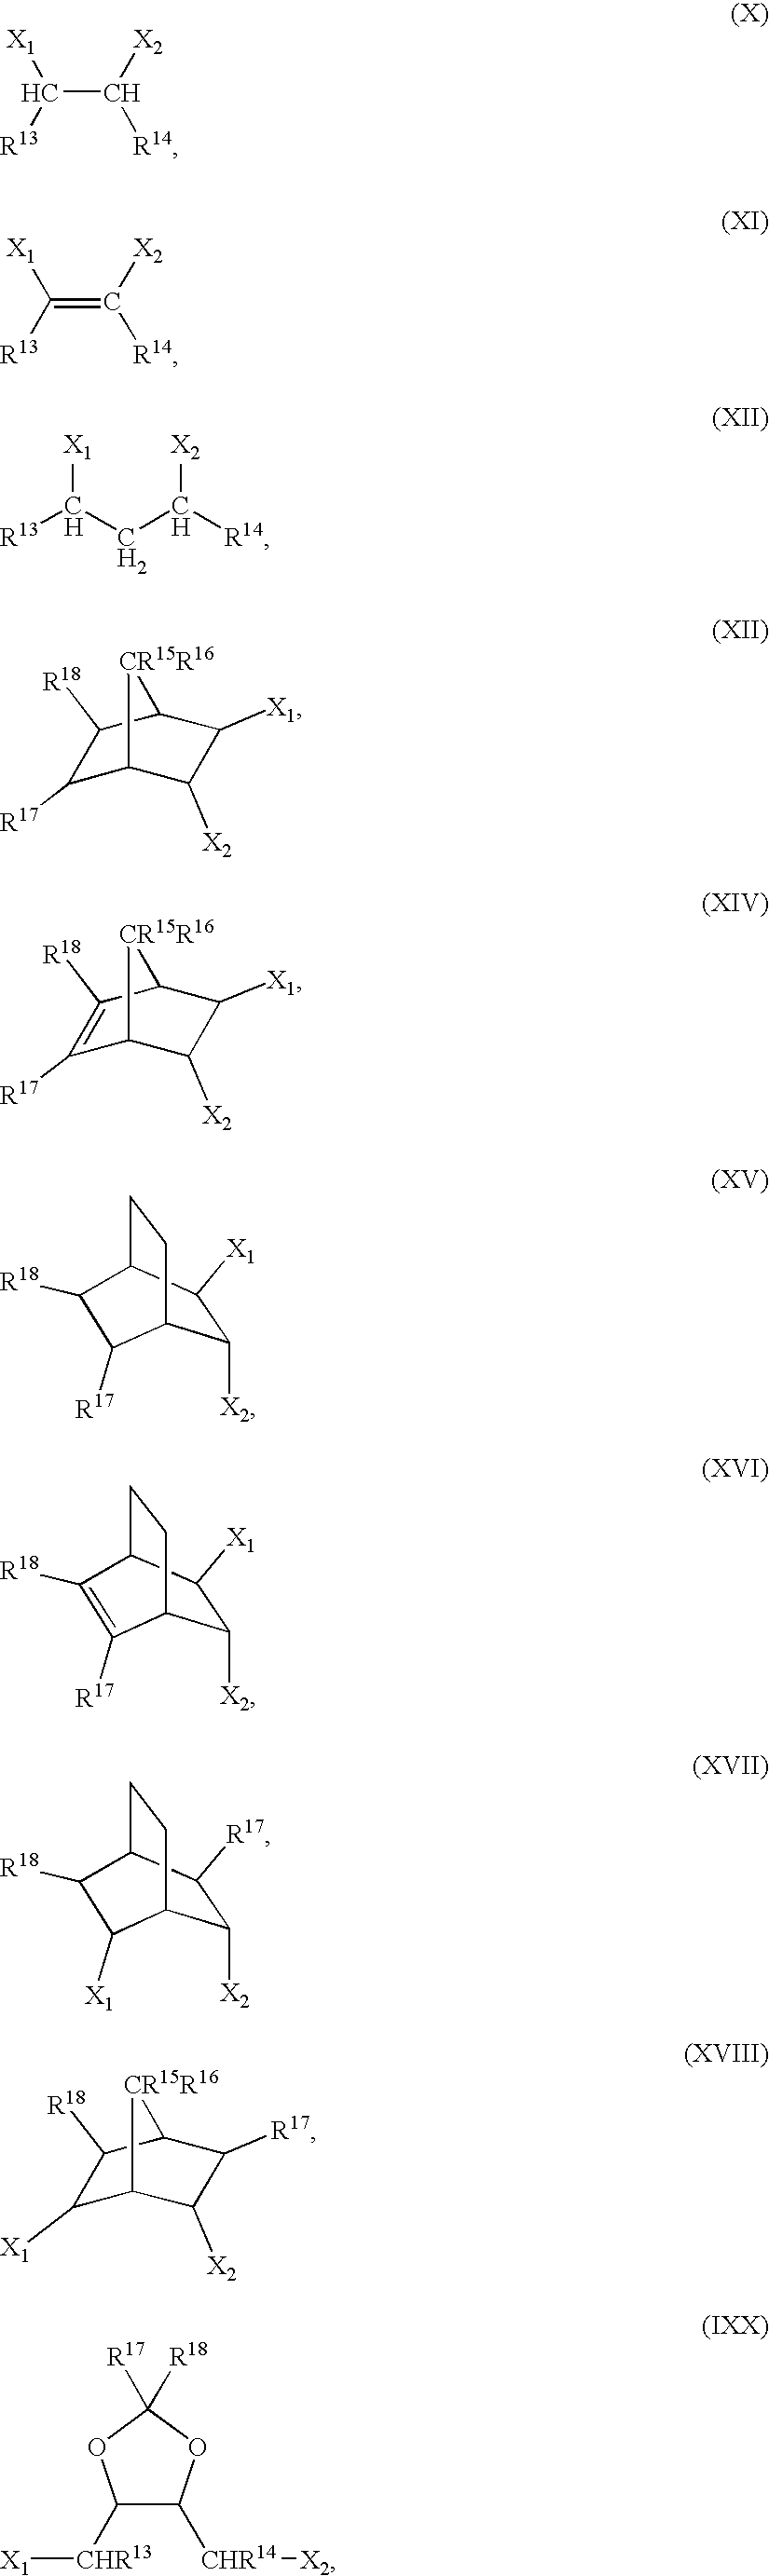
C(C([X2])[R14])([R13])[X1].C(=C([X2])[R14])([R13])[X1].[R13]C(CC([R14])[X2])[X1].C1([R17])C2C([X2])C([X1])C(C1[R18])[CR15R16]2.C1([R17])=C([R18])C2C([X1])C([X2])C1[CR15R16]2.C1([X2])C([X1])C2CCC1C([R17])C2[R18].C1([X2])C([X1])C2CCC1C([R17])=C2[R18].C1([X2])C([R17])C2CCC1C([X1])C2[R18].C1([X1])C2C([X2])C([R17])C(C1[R18])[CR15R16]2.C1([CHR13][X1])C([CHR14][X2])OC([R17])([R18])O1
